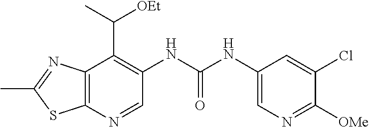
C1(C)=NC2=C(S1)N=CC(NC(=O)NC1=CN=C([OMe])C(Cl)=C1)=C2C(C)[OEt]
